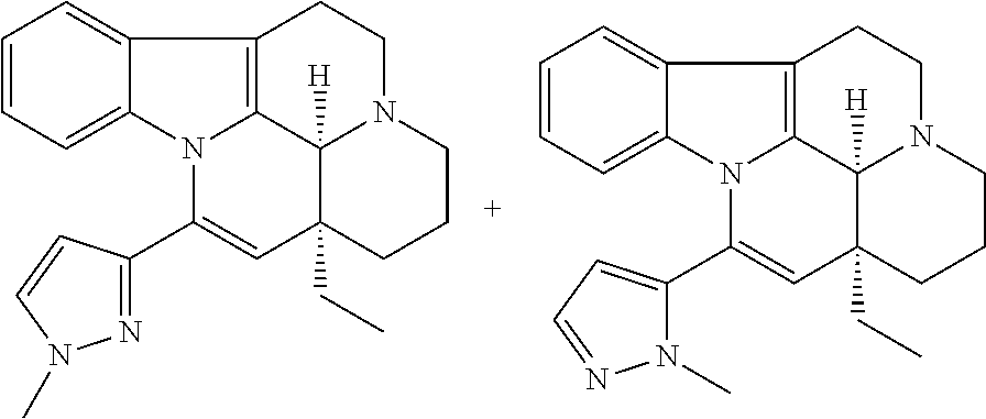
C1=CC=C2C(=C1)C1=C3N2C(C2=CC=NN2C)=CC2(CC)C3([H])N(CC1)CCC2.C1=CC=C2C(=C1)C1=C3N2C(C2=NN(C)C=C2)=CC2(CC)C3([H])N(CC1)CCC2
